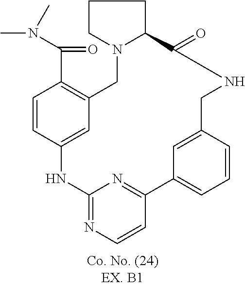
C1=CC2=CC(=C1C(N(C)C)=O)CN1CCCC1C(=O)NCC1=CC(=CC=C1)C1=NC(=NC=C1)N2
